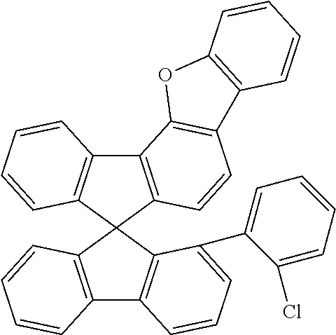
C12=C(C=CC=C1)C1(C3=C2C=CC=C3C2=CC=CC=C2Cl)C2=C(C3=C1C=CC1=C3OC3=C1C=CC=C3)C=CC=C2
